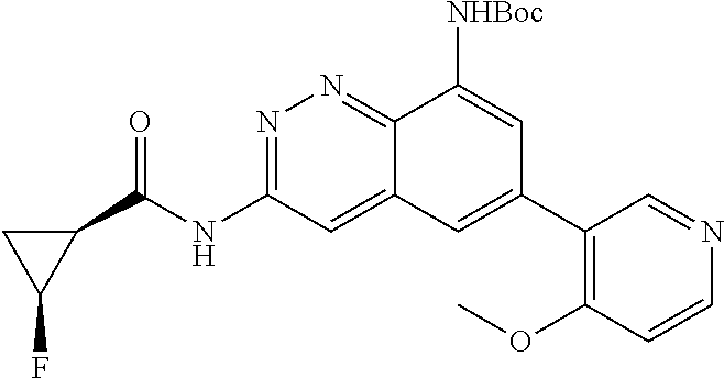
C1(NC(C2CC2F)=O)=NN=C2C([NHBoc])=CC(C3=C(OC)C=CN=C3)=CC2=C1
